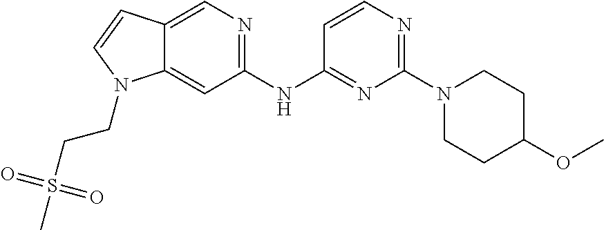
C1(NC2=NC(N3CCC(OC)CC3)=NC=C2)=NC=C2C(=C1)N(CCS(C)(=O)=O)C=C2
